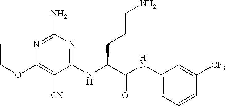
C1(NC(C(NC2=CC=CC([CF3])=C2)=O)CCCN)=NC(N)=NC(OCC)=C1[CN]
